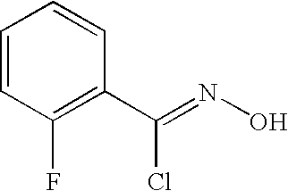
C1=CC(F)=C(C(=NO)Cl)C=C1
